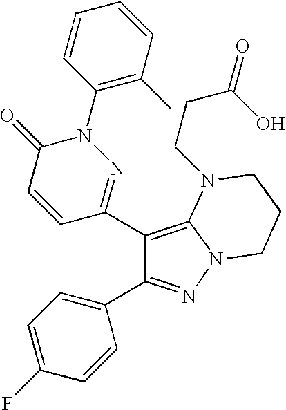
C1(C2=NN(C3=C(C)C=CC=C3)C(=O)C=C2)=C2N(N=C1C1=CC=C(F)C=C1)CCCN2CCC(O)=O
